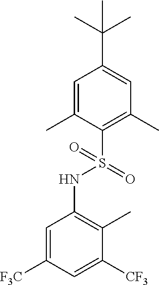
C1=C(C)C(S(=O)(NC2=C(C)C([CF3])=CC([F3C])=C2)=O)=C(C)C=C1C(C)(C)C
